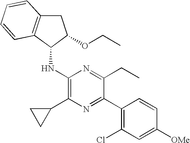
C1(C2=NC(C3CC3)=C(NC3C(OCC)CC4=C3C=CC=C4)N=C2CC)=C(Cl)C=C([OMe])C=C1
